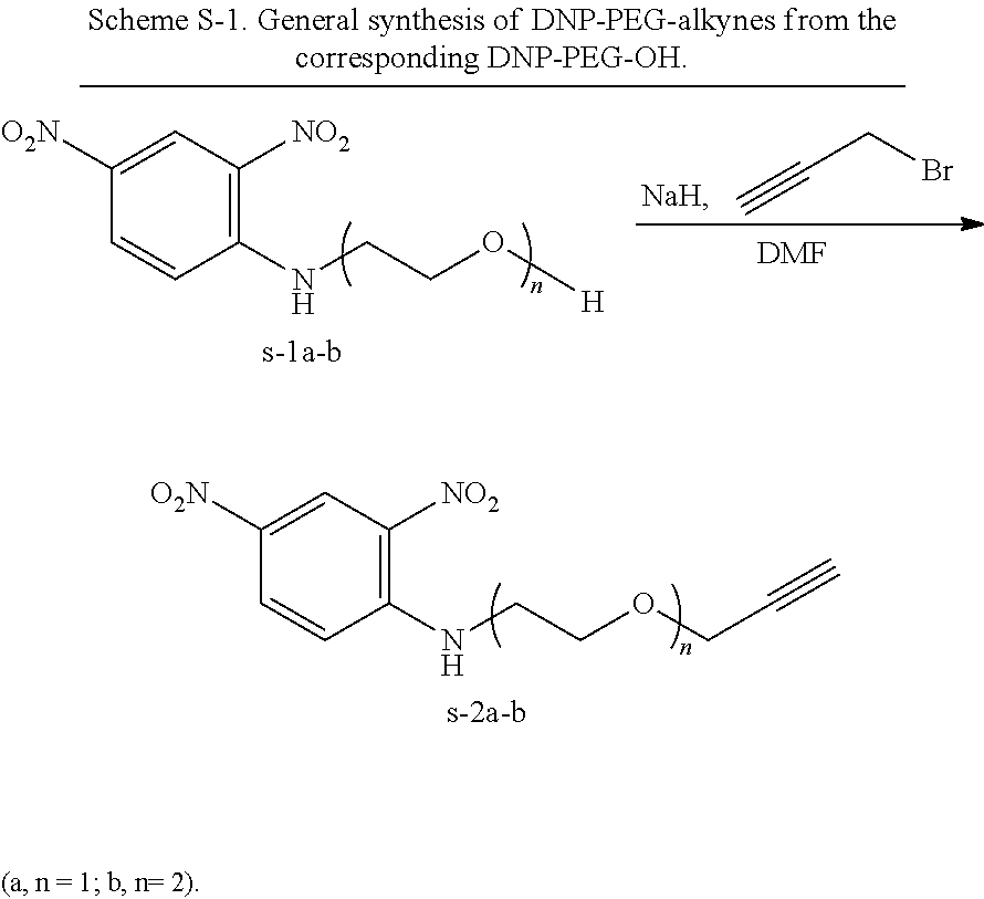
C1([O2N])=CC([NO2])=C(NCCOCC#C)C=C1.C1([O2N])=CC([NO2])=C(NCCO[H])C=C1.C(CBr)#C.[DMF]
